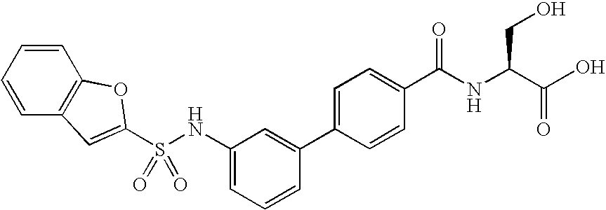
S(NC1=CC=CC(C2=CC=C(C(NC(C(O)=O)CO)=O)C=C2)=C1)(=O)(=O)C1=CC2=C(C=CC=C2)O1
